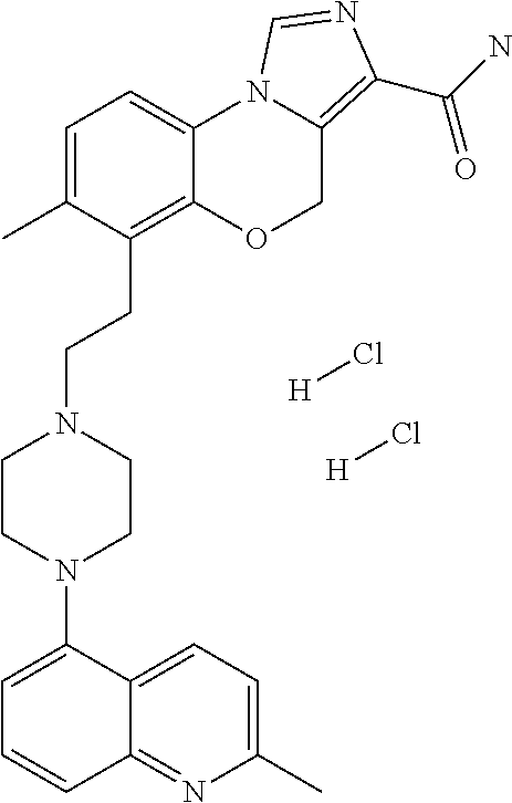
C1(N2CCN(CCC3=C4C(=CC=C3C)N3C(=C(C(N)=O)N=C3)CO4)CC2)=CC=CC2=NC(C)=CC=C12.[H]Cl.[H]Cl
